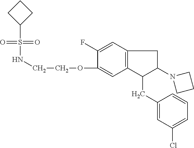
O=S(=O)(C1CCC1)NCCOC1=CC2=C(C=C1F)CC(N1CCC1)C2CC1=CC(Cl)=CC=C1
